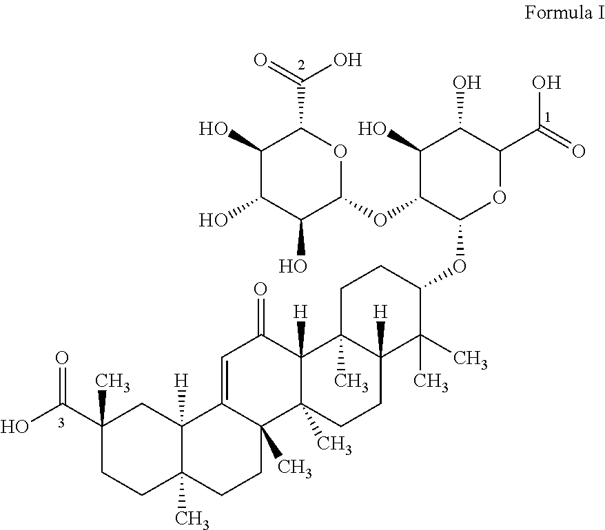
OC(C1(C)CCC2(C)C([H])(C1)C1=CC(=O)C3([H])C(C)(C1(C)CC2)CCC1([H])C3(C)CCC(OC2OC(C(O)=O)C(O)C(O)C2OC2OC(C(O)=O)C(O)C(O)C2O)C1(C)C)=O
